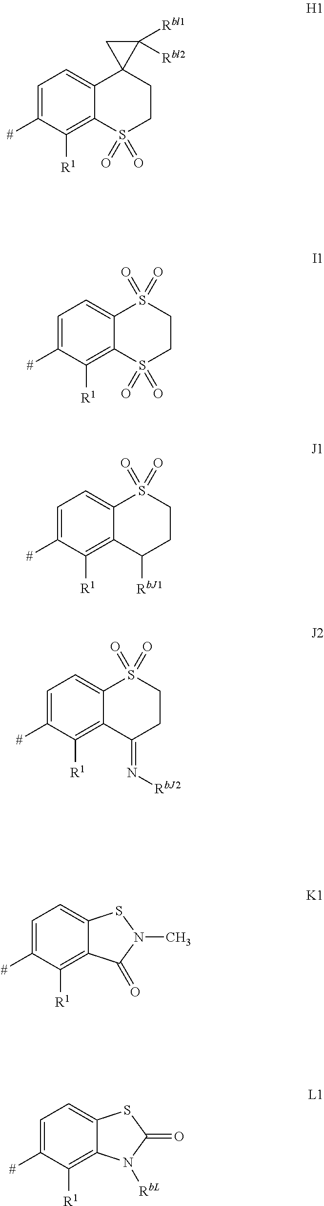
C1=C([#])C([R1])=C2C(=C1)C1(CCS2(=O)=O)C([Rbl1])([Rbl2])C1.C1=C([#])C([R1])=C2C(=C1)S(=O)(=O)CCS2(=O)=O.C1=C([#])C([R1])=C2C(=C1)S(=O)(=O)CCC2[RbJ1].C1=C([#])C([R1])=C2C(=C1)S(=O)(=O)CCC2=N[RbJ2].C1=C([#])C([R1])=C2C(=C1)SN(C)C2=O.C1=C([#])C([R1])=C2C(=C1)SC(=O)N2[RbL]
